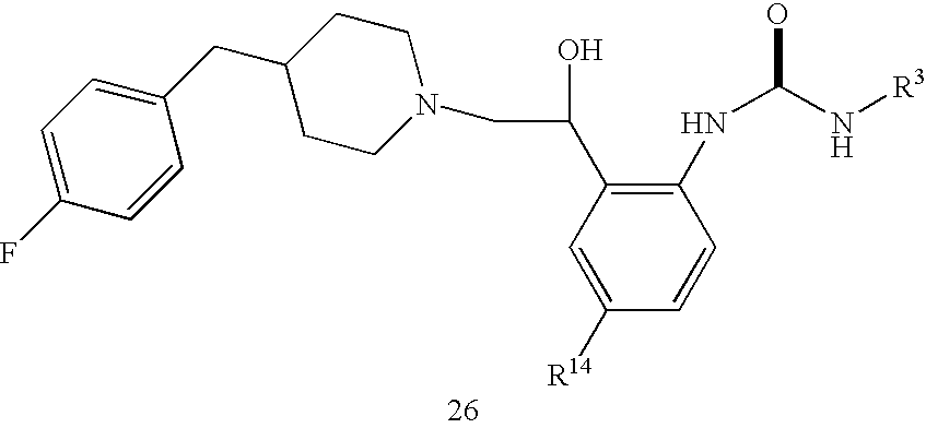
C1=C(F)C=CC(CC2CCN(CC(C3=C(NC(O)N[R3])C=CC([R14])=C3)O)CC2)=C1
